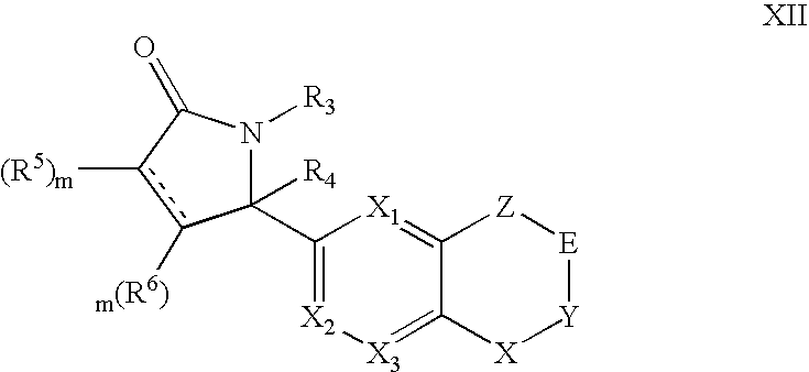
C1(C2([R4])N([R3])C(=O)c([(R5)m])c2[m(R6)])=[X2][X3]=C2C(=[X1]1)[Z][E][Y][X]2
